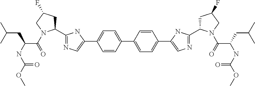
C1=C(C2=CN=C(C3CC(F)CN3C(C(NC(=O)OC)CC(C)C)=O)N2)C=CC(C2=CC=C(C3=CN=C(C4CC(F)CN4C(=O)C(NC(=O)OC)CC(C)C)N3)C=C2)=C1
